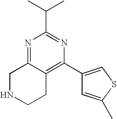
C1(C(C)C)=NC(C2=CSC(C)=C2)=C2C(=N1)CNCC2
